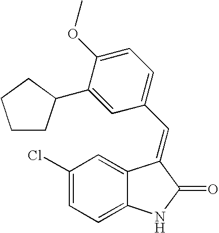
C1(Cl)=CC=C2C(=C1)C(=CC1=CC=C(OC)C(C3CCCC3)=C1)C(=O)N2
